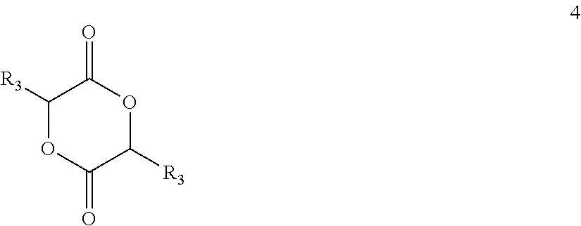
C1([R3])OC(=O)C([R3])OC1=O
